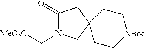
C1CC2(CC[NBoc]1)CC(=O)N(C[MeO2C])C2
